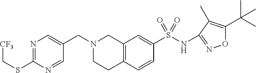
N1=C(SC[CF3])N=CC(CN2CCC3=C(C2)C=C(S(NC2=NOC(C(C)(C)C)=C2C)(=O)=O)C=C3)=C1
